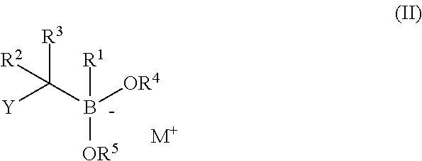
C([R3])([Y])([R2])B([OR4])([OR5])[R1].[M+]
